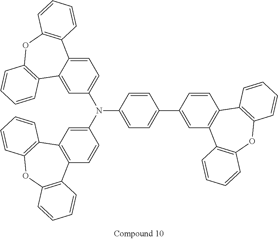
C12=C(C=C(N(C3=CC=C(C4=CC5=C(C=C4)C4=C(OC6=C5C=CC=C6)C=CC=C4)C=C3)C3=CC=C4C(=C3)C3=C(OC5=C4C=CC=C5)C=CC=C3)C=C1)C1=C(OC3=C2C=CC=C3)C=CC=C1
